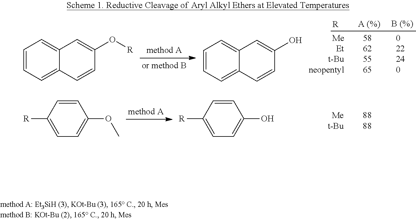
[R].[A (%)].[B (%)].C1=CC=C2C(=C1)C=C(O[R])C=C2.C1=CC=C2C(=C1)C=C(O)C=C2.C1=CC([R])=CC=C1OC.C1=CC([R])=CC=C1O
